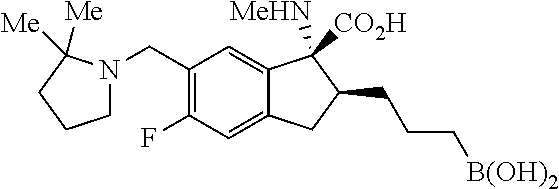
C1(CN2CCCC2([Me])[Me])=C(F)C=C2C(=C1)C([MeHN])([CO2H])C(CCC[B(OH)2])C2
